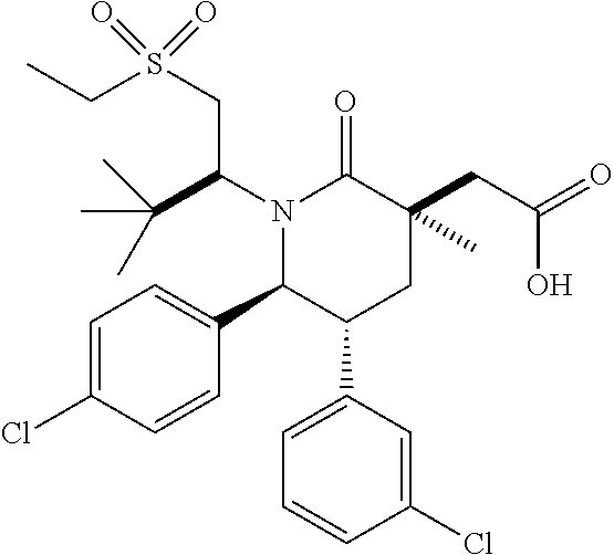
N1(C(CS(CC)(=O)=O)C(C)(C)C)C(C2=CC=C(Cl)C=C2)C(C2=CC=CC(Cl)=C2)CC(CC(=O)O)(C)C1=O
